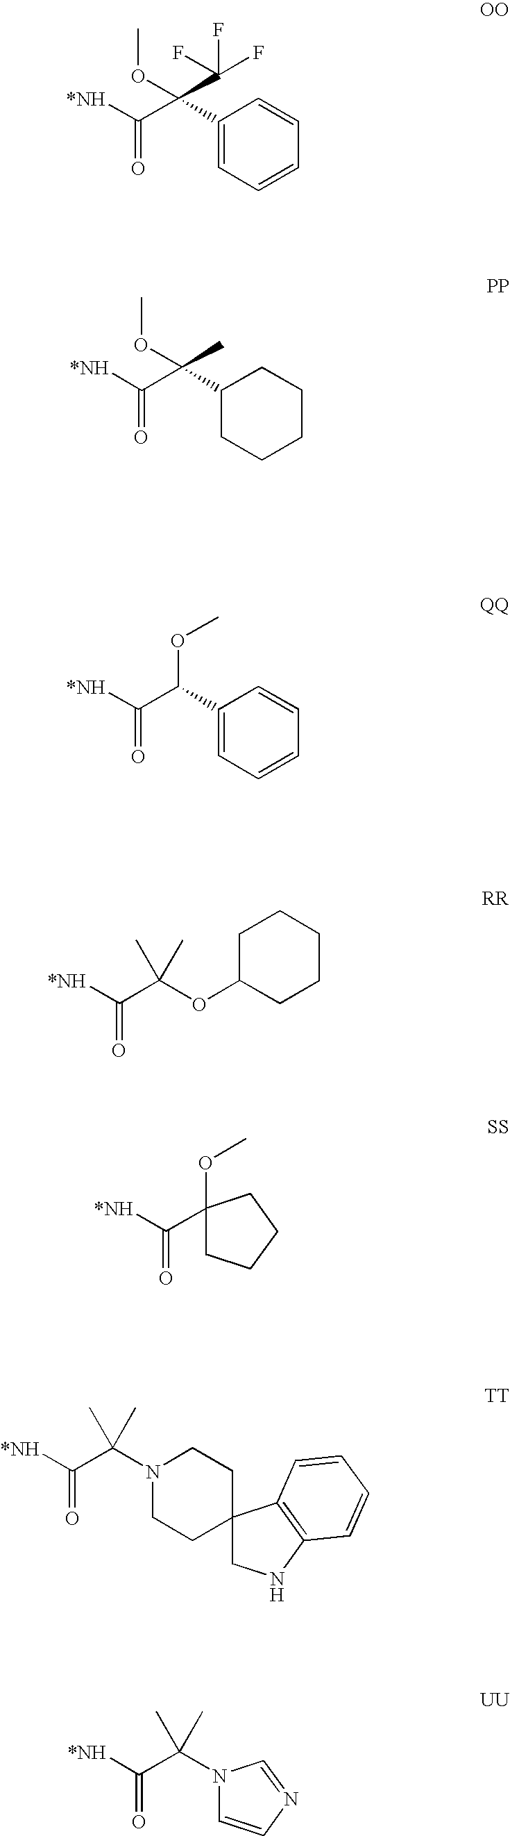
[*NH]C(C(C1=CC=CC=C1)(C(F)(F)F)OC)=O.[*NH]C(C(C1CCCCC1)(C)OC)=O.[*NH]C(C(C1=CC=CC=C1)OC)=O.[*NH]C(C(OC1CCCCC1)(C)C)=O.[*NH]C(C1(OC)CCCC1)=O.[*NH]C(C(N1CCC2(CC1)CNC1=C2C=CC=C1)(C)C)=O.[*NH]C(C(N1C=CN=C1)(C)C)=O
